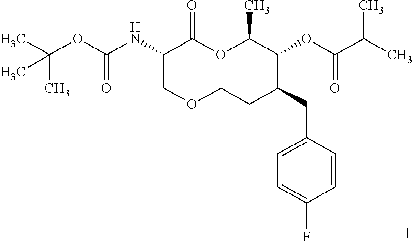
C1(NC(OC(C)(C)C)=O)COCCC(CC2=CC=C(F)C=C2)C(OC(=O)C(C)C)C(C)OC1=O
